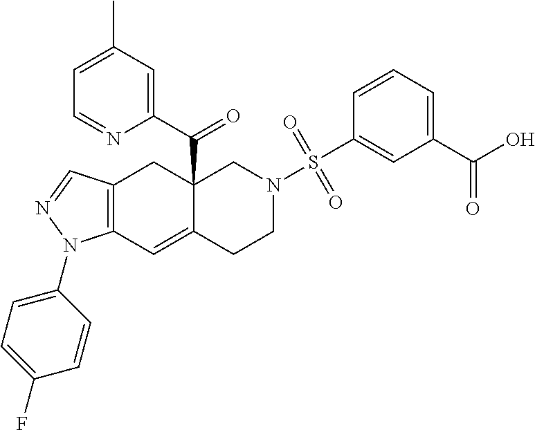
C1(N2C3=C(CC4(C(C5=CC(C)=CC=N5)=O)C(=C3)CCN(S(C3=CC(C(O)=O)=CC=C3)(=O)=O)C4)C=N2)=CC=C(F)C=C1
